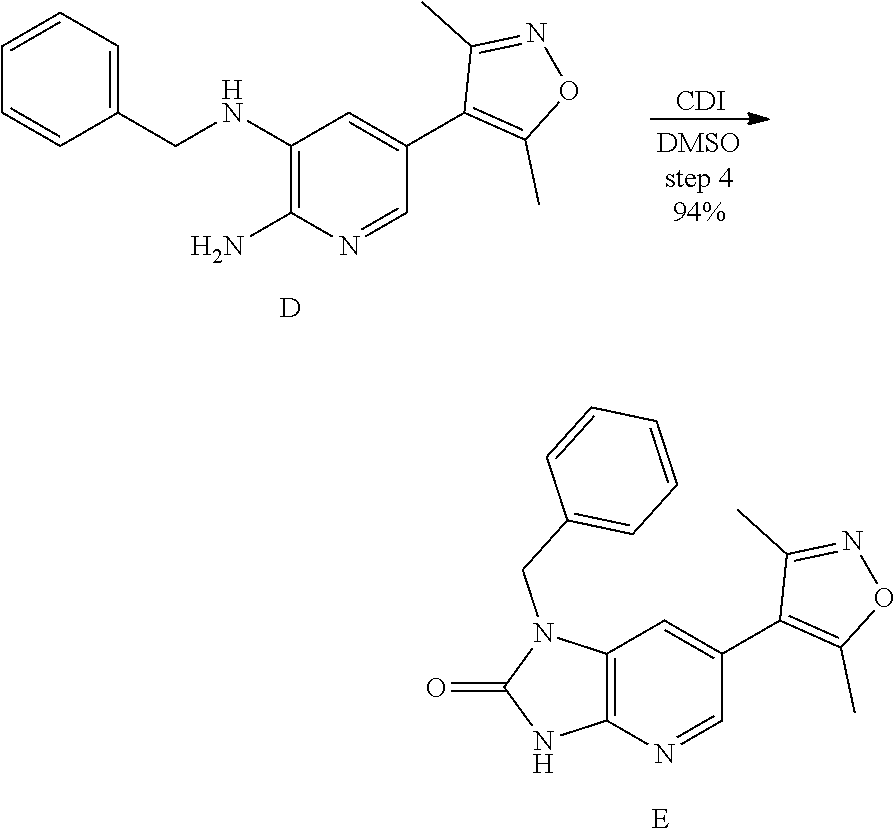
C1(NCC2=CC=CC=C2)=C(N)N=CC(C2=C(C)ON=C2C)=C1.[D].[CDI].C12=C(N=CC(C3=C(C)ON=C3C)=C1)NC(=O)N2CC1=CC=CC=C1.[E]
